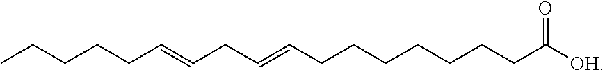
CCCCCC=CCC=CCCCCCCCC([OH])=O
